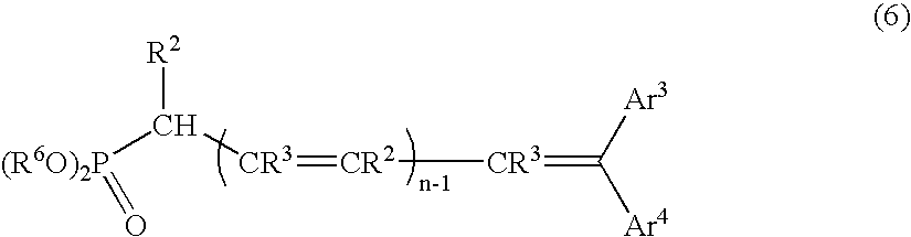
[CR3](=C([Ar3])[Ar4])[CR2]=[CR3]C([R2])[(R6O)2P]=O
